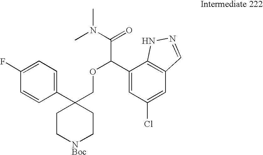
C1(C2(COC(C(N(C)C)=O)C3=CC(Cl)=CC4=C3NN=C4)CC[NBoc]CC2)=CC=C(F)C=C1
